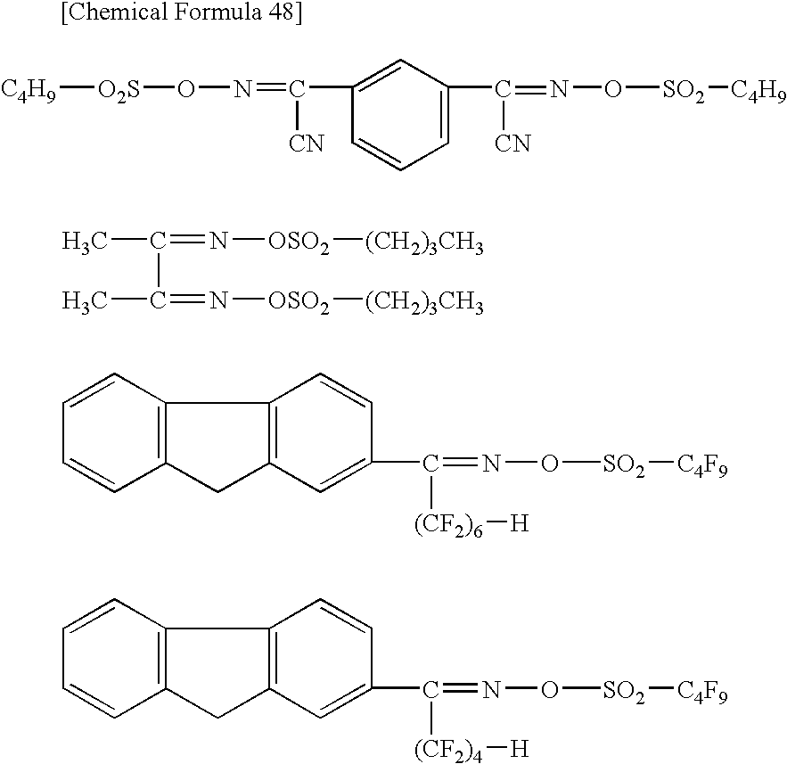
[C4H9][O2S]ON=C([CN])C1=CC(C(=NO[SO2][C4H9])[CN])=CC=C1.CC(=N[OSO2][(CH2)3CH3])C(C)=N[OSO2][(CH2)3CH3].C12=C(C=CC=C1)C1=C(C2)C=C(C(=NO[SO2][C4F9])[(CF2)6][H])C=C1.C12=C(C=CC=C1)C1=C(C2)C=C(C(=NO[SO2][C4F9])[(CF2)4][H])C=C1
